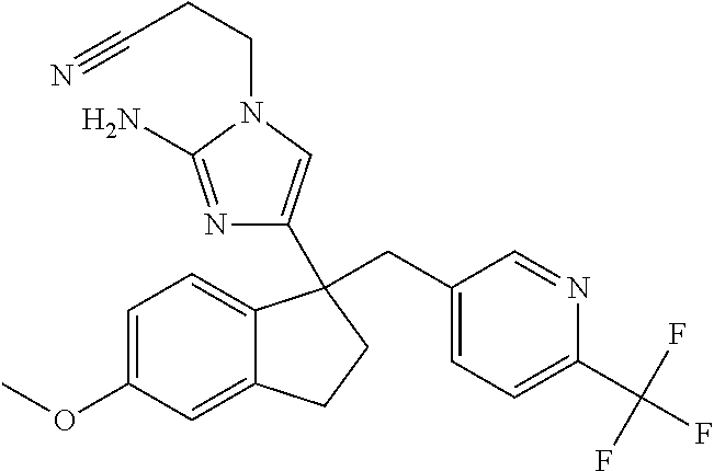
C1=C(OC)C=C2C(=C1)C(CC1=CC=C(C(F)(F)F)N=C1)(C1=CN(CCC#N)C(N)=N1)CC2
